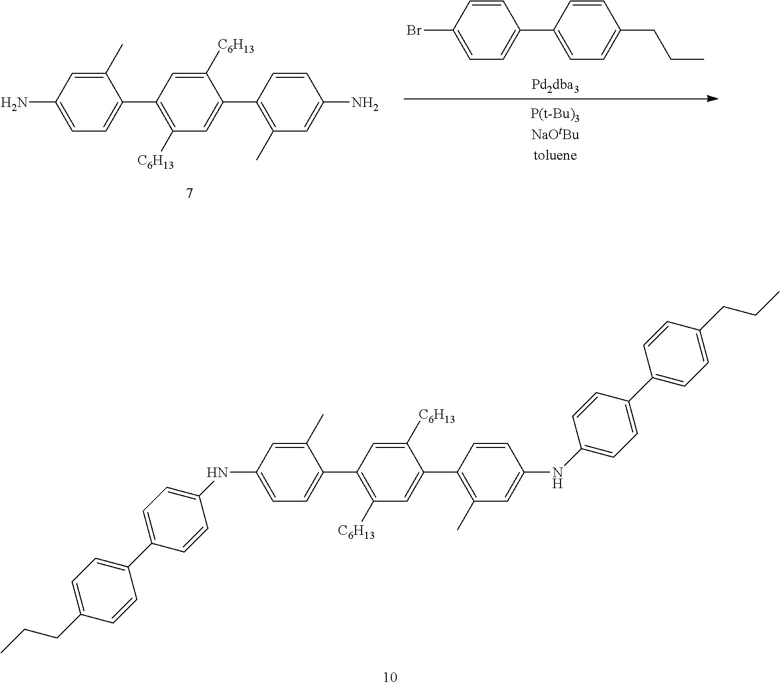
C1(NC2=CC=C(C3=CC=C(CCC)C=C3)C=C2)=CC=C(C2=C([C6H13])C=C(C3=C(C)C=C(NC4=CC=C(C5=CC=C(CCC)C=C5)C=C4)C=C3)C([C6H13])=C2)C(C)=C1.C1(N)=CC=C(C2=C([C6H13])C=C(C3=C(C)C=C(N)C=C3)C([C6H13])=C2)C(C)=C1.C1(Br)=CC=C(C2=CC=C(CCC)C=C2)C=C1
